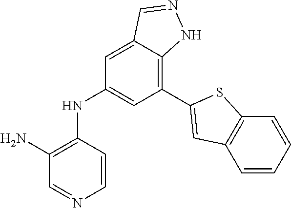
C1=C2C(=C(C3=CC4=C(C=CC=C4)S3)C=C1NC1=C(N)C=NC=C1)NN=C2
